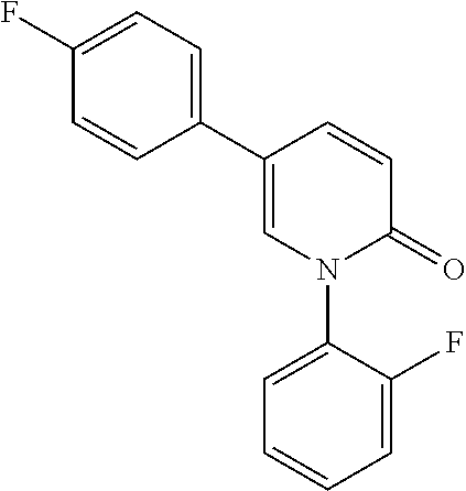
C1=CC(C2=CC=C(F)C=C2)=CN(C2=CC=CC=C2F)C1=O
